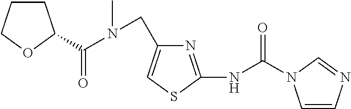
C1CCOC1C(N(CC1=CSC(NC(=O)N2C=CN=C2)=N1)C)=O
